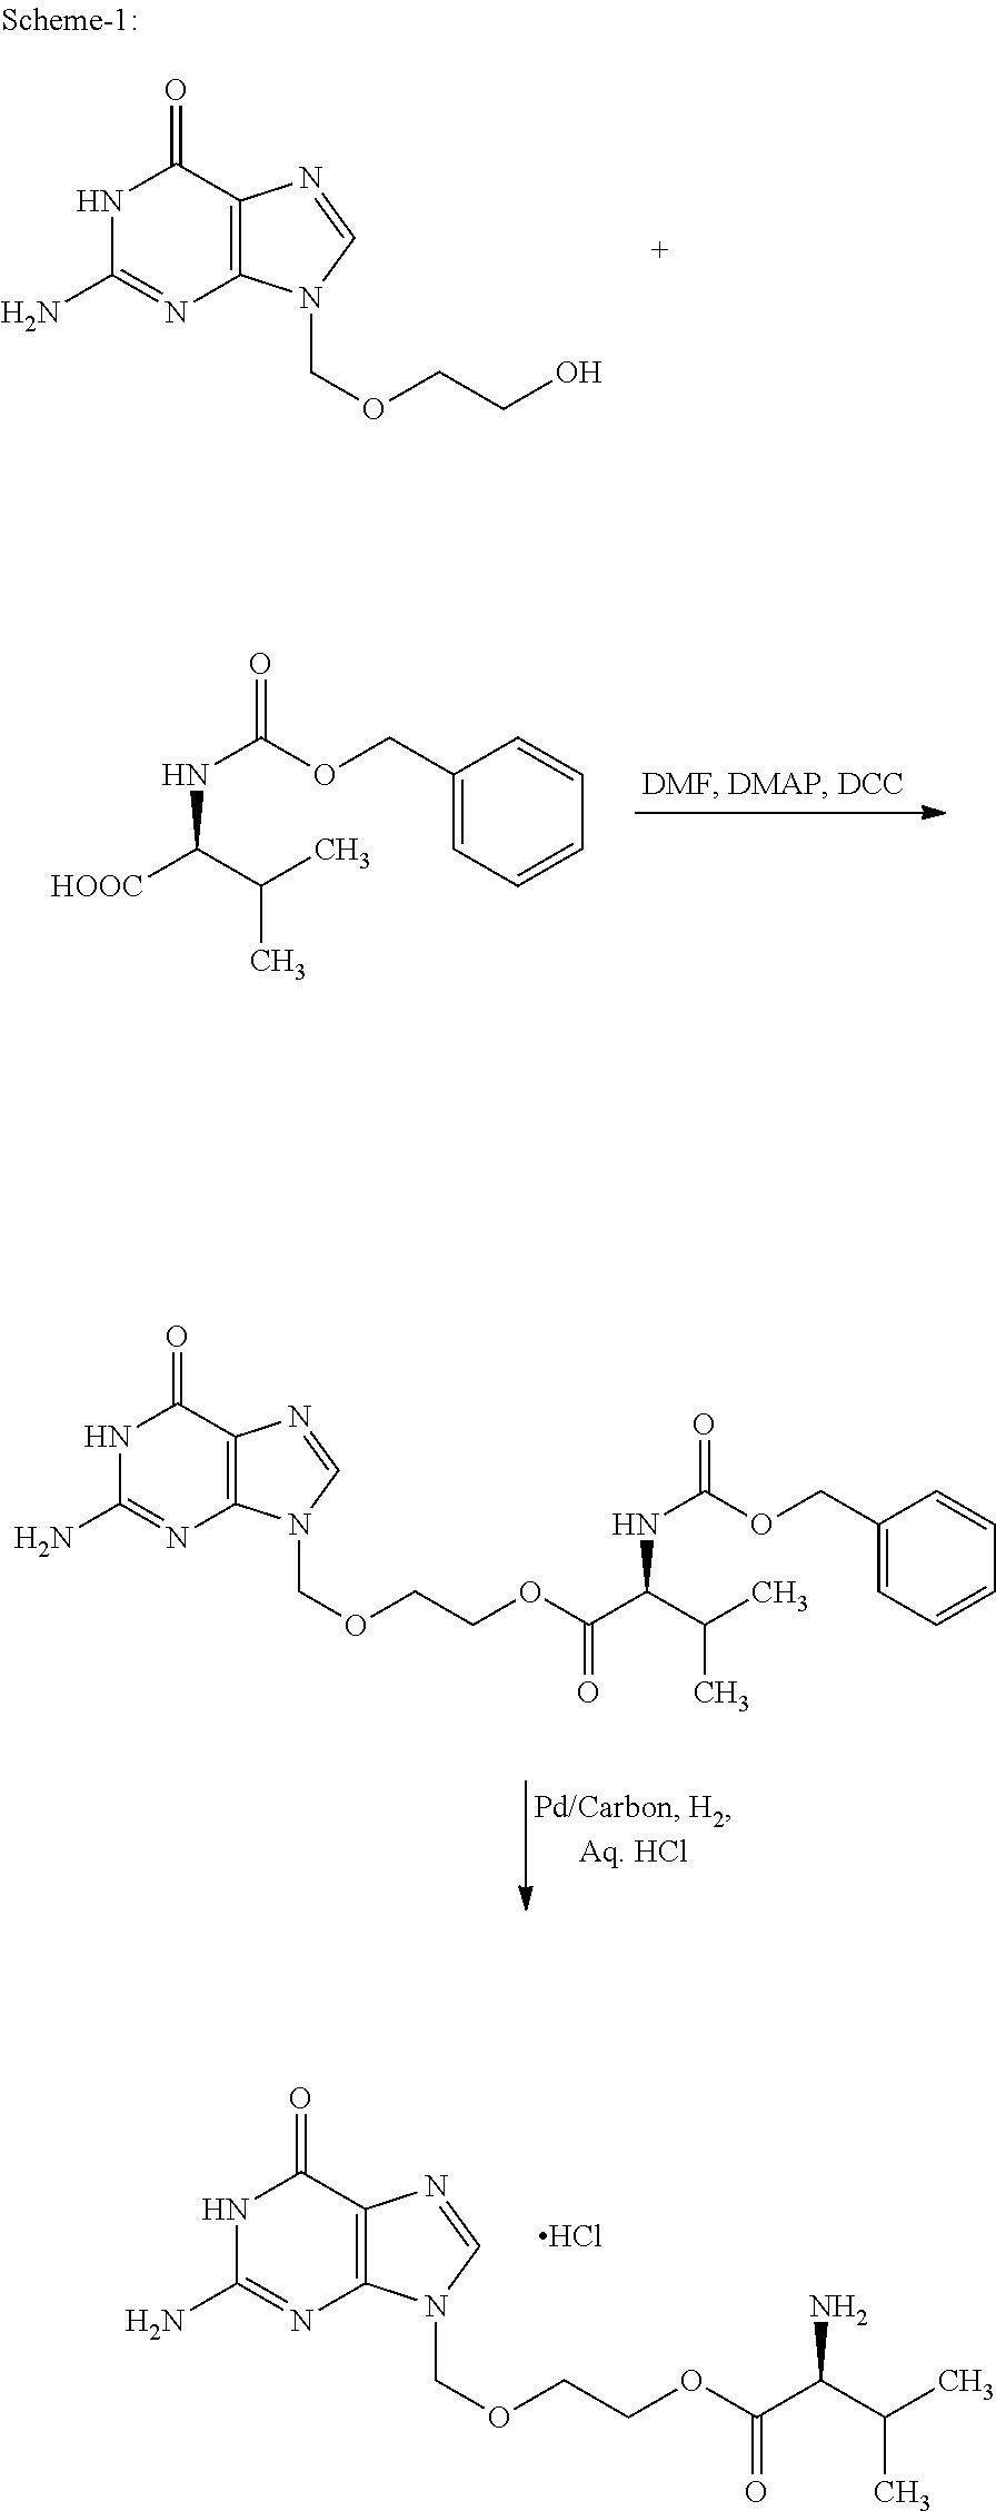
N1C(N)=NC2=C(C1=O)N=CN2COCCO.N(C(OCC1=CC=CC=C1)=O)C([HOOC])C(C)C.C(OCN1C2=C(C(=O)NC(N)=N2)N=C1)COC(C(N)C(C)C)=O.Cl.C(OCN1C2=C(C(=O)NC(N)=N2)N=C1)COC(C(NC(OCC1=CC=CC=C1)=O)C(C)C)=O
